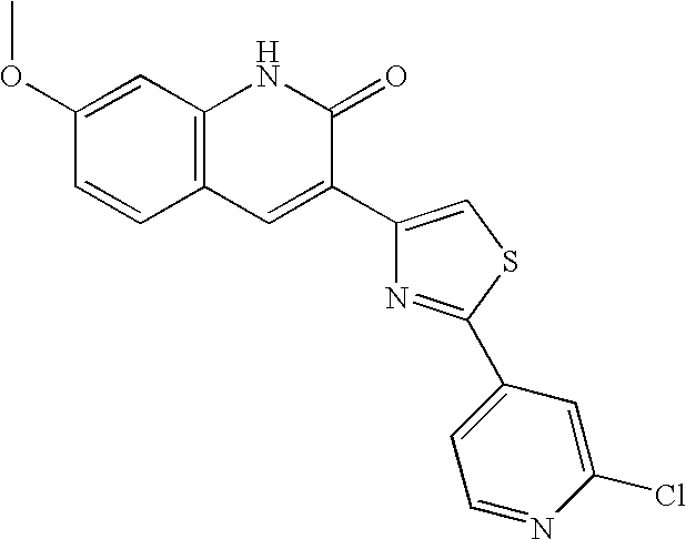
C1(OC)=CC2=C(C=C1)C=C(C1=CSC(C3=CC=NC(Cl)=C3)=N1)C(=O)N2
